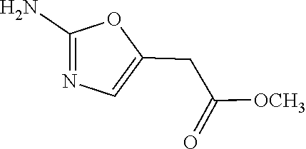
C1(CC(=O)[OCH3])=CN=C(N)O1
